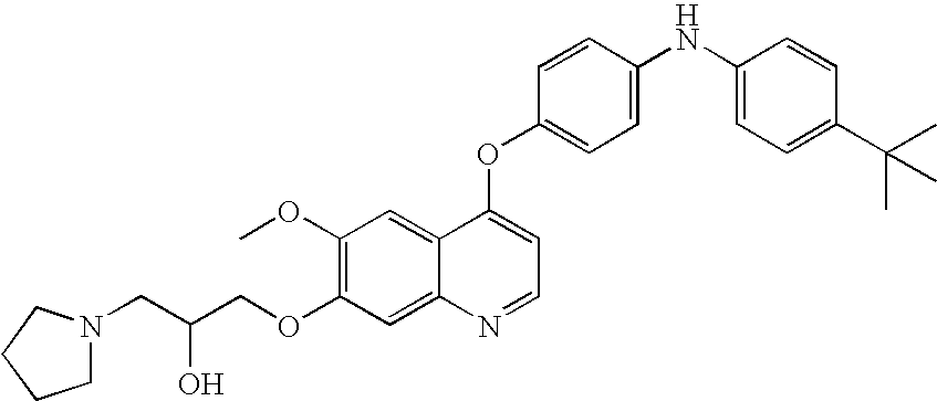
C1=CC(OC2=CC=NC3=CC(OCC(CN4CCCC4)O)=C(OC)C=C23)=CC=C1NC1=CC=C(C(C)(C)C)C=C1
